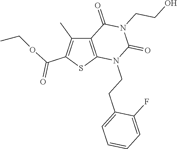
C12=C(SC(C(OCC)=O)=C1C)N(CCC1=CC=CC=C1F)C(=O)N(CCO)C2=O
